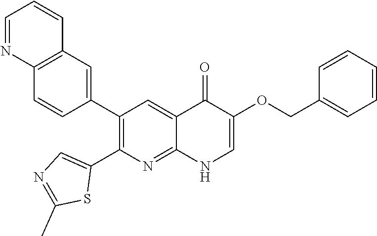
C12=C(C=C(C3=C(C4=CN=C(C)S4)N=C4C(=C3)C(=O)C(OCC3=CC=CC=C3)=CN4)C=C1)C=CC=N2
